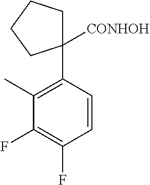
C1(C)=C(C2([CONHOH])CCCC2)C=CC(F)=C1F
